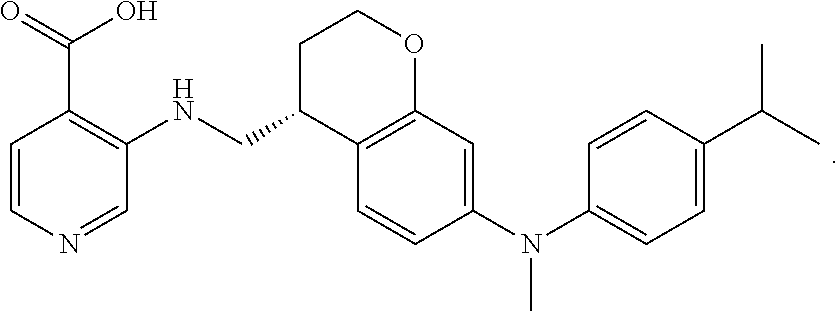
C1=CC(N(C2=CC=C(C(C)C)C=C2)C)=CC2=C1C(CNC1=C(C(O)=O)C=CN=C1)CCO2
